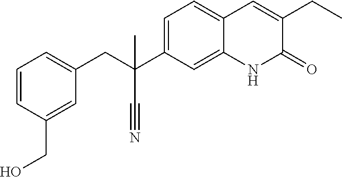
C1=CC(CO)=CC(CC(C2=CC=C3C(=C2)NC(=O)C(CC)=C3)(C#N)C)=C1
